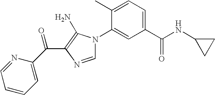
N1=CC=CC=C1C(C1=C(N)N(C2=CC(C(NC3CC3)=O)=CC=C2C)C=N1)=O
